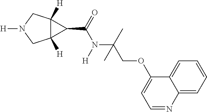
C12([H])C([H])(CN([H])C1)C2C(=O)N([H])C(C)(COC1=CC=NC2=CC=CC=C12)C
